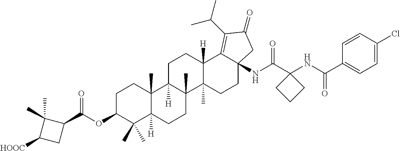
C1C2([H])C(C)(C3(C)C([H])(C1)C1=C(C(C)C)C(=O)CC1(NC(C1(NC(C4=CC=C(Cl)C=C4)=O)CCC1)=O)CC3)CCC1([H])C2(C)CCC(OC(C2C(C)(C)C([HOOC])C2)=O)C1(C)C
